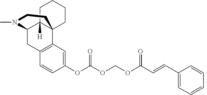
CN1C2CC3=C(C=C(OC(OCOC(C=CC4=CC=CC=C4)=O)=O)C=C3)C3(C2([H])CCCC3)CC1
